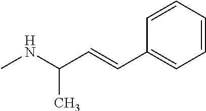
N(C)C(C)C=CC1=CC=CC=C1
